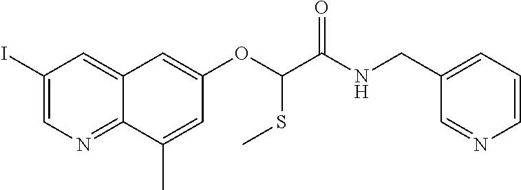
C1(I)=CN=C2C(=C1)C=C(OC(SC)C(NCC1=CC=CN=C1)=O)C=C2C
